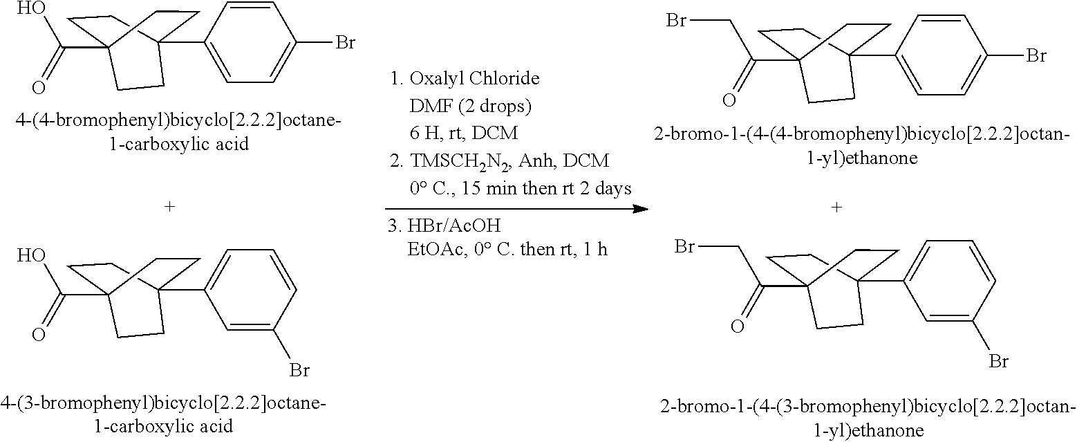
C(=O)(O)C12CCC(C3=CC=C(Br)C=C3)(CC1)CC2.C(=O)(O)C12CCC(C3=CC=CC(Br)=C3)(CC1)CC2.C(=O)(CBr)C12CCC(C3=CC=C(Br)C=C3)(CC1)CC2.C(=O)(CBr)C12CCC(C3=CC=CC(Br)=C3)(CC1)CC2
